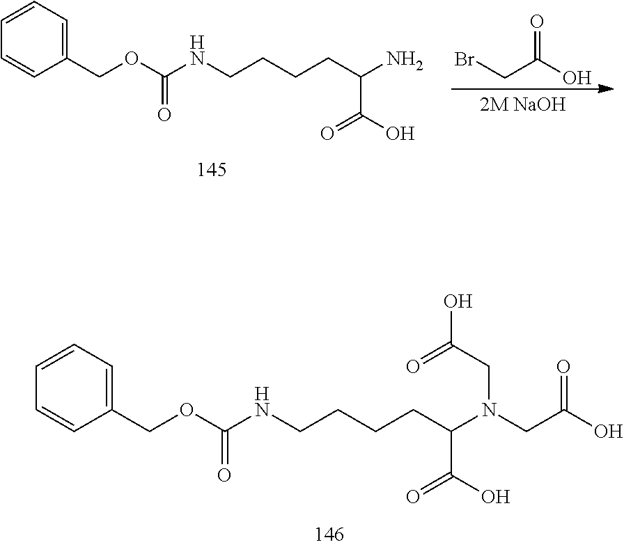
C1=CC=C(COC(=O)NCCCCC(C(O)=O)N(CC(=O)O)CC(=O)O)C=C1.C1=CC=C(COC(=O)NCCCCC(C(O)=O)N)C=C1.BrCC(O)=O
